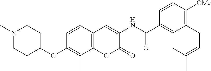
N1(C)CCC(OC2=C(C)C3=C(C=C2)C=C(NC(=O)C2=CC(CC=C(C)C)=C([OMe])C=C2)C(=O)O3)CC1
